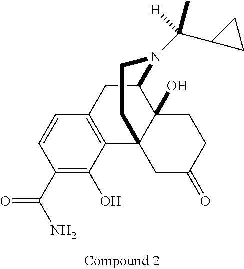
C1(C(N)=O)=C(O)C2=C(C=C1)CC1C3(O)C2(CC(=O)CC3)CCN1C(C1CC1)([H])C
